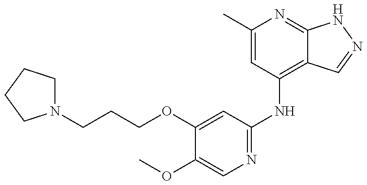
N1(CCCOC2=CC(NC3=C4C(=NC(C)=C3)NN=C4)=NC=C2OC)CCCC1
